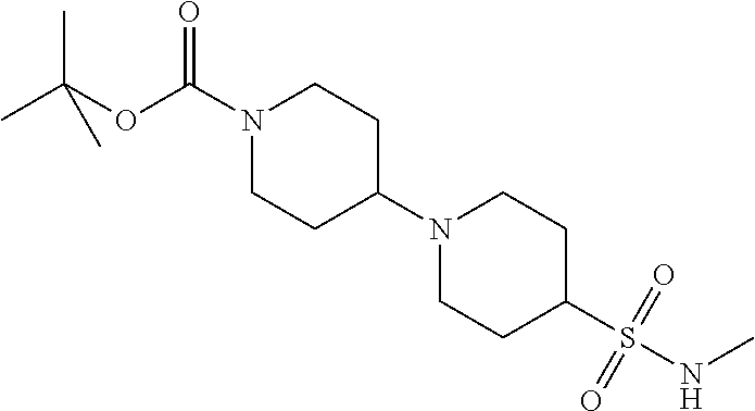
N1(C(OC(C)(C)C)=O)CCC(N2CCC(S(NC)(=O)=O)CC2)CC1
